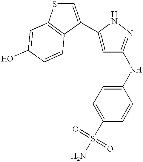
C1(O)=CC2=C(C=C1)C(C1=CC(NC3=CC=C(S(=O)(=O)N)C=C3)=NN1)=CS2
